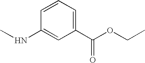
N(C1=CC(C(OCC)=O)=CC=C1)C
